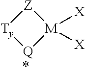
[Z]1[Ty][Q][M]1([X])[X]
